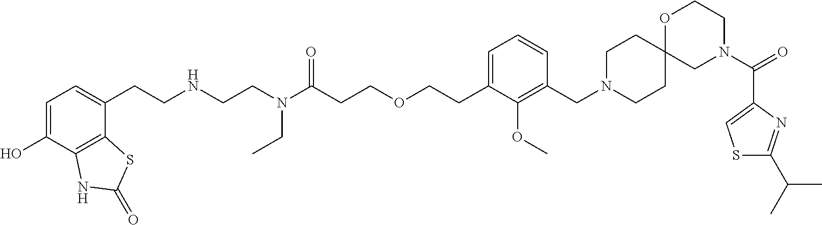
C1=C(O)C2=C(C(CCNCCN(C(CCOCCC3=CC=CC(CN4CCC5(CC4)CN(C(=O)C4=CSC(C(C)C)=N4)CCO5)=C3OC)=O)CC)=C1)SC(=O)N2
